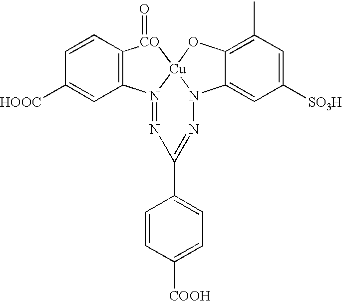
C1([HOOC])=CC2=C(C=C1)[CO](=O)[Cu]13N2=NC(C2=CC=C([COOH])C=C2)=NN1C1=CC([SO3H])=CC(C)=C1O3
